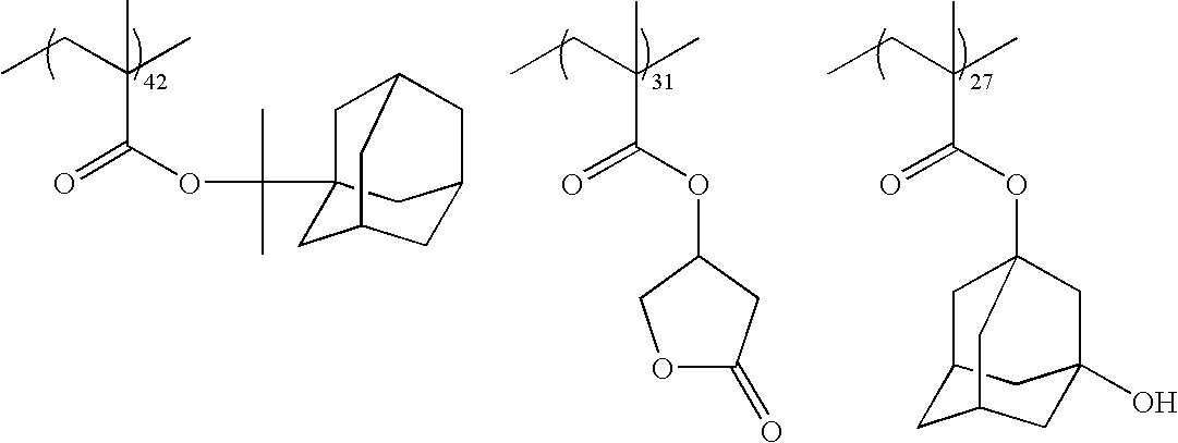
CCC(C)(C)C(OC(C)(C)C12CC3CC(C1)CC(C2)C3)=O.CCC(C)(C)C(OC1COC(=O)C1)=O.CCC(C)(C)C(OC12CC3CC(CC(O)(C3)C1)C2)=O
